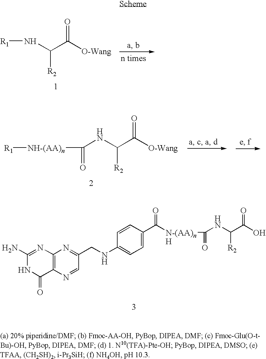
[R1]NC(C([O-Wang])=O)[R2].C(C([O-Wang])=O)([R2])NC([NH-(AA)n][R1])=O.C(C(O)=O)([R2])NC([N-(AA)nH]C(C1=CC=C(NCC2=NC3=C(N=C2)C(=O)NC(N)=N3)C=C1)=O)=O
